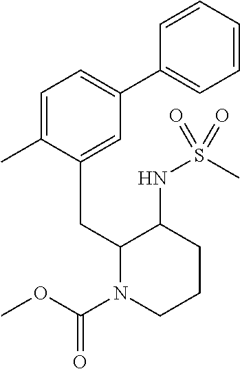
C1(C)=CC=C(C2=CC=CC=C2)C=C1CC1N(C(OC)=O)CCCC1NS(C)(=O)=O
